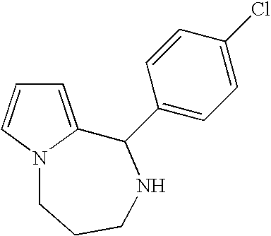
C1=C2N(C=C1)CCCNC2C1=CC=C(Cl)C=C1
